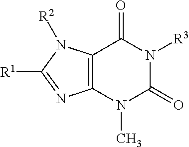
[R1]C1=NC2=C(N1[R2])C(=O)N([R3])C(=O)N2C
